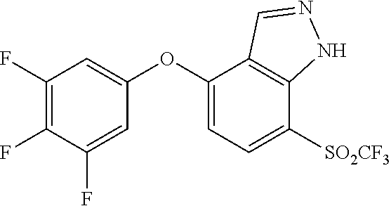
C1(OC2=CC=C([SO2CF3])C3=C2C=NN3)=CC(F)=C(F)C(F)=C1
